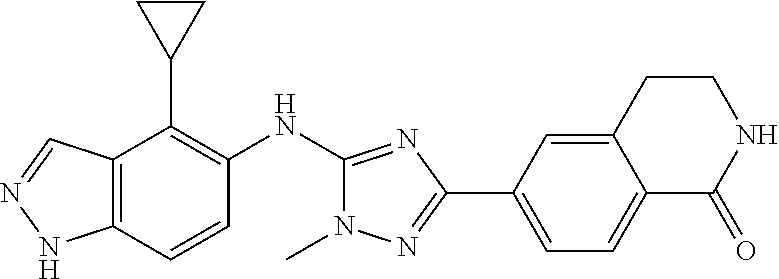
C12=C(C=CC(NC3=NC(C4=CC=C5C(=C4)CCNC5=O)=NN3C)=C1C1CC1)NN=C2
